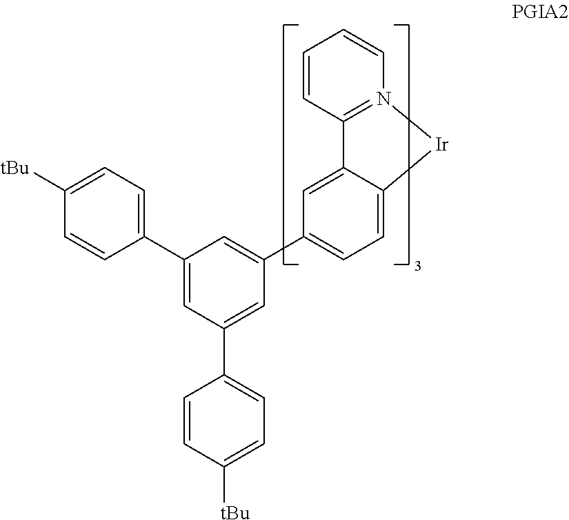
C1=C([tBu])C=CC(C2=CC(C3=CC=C([tBu])C=C3)=CC(C3=CC=C4C(=C3)C3=N([Ir]4)C=CC=C3)=C2)=C1
